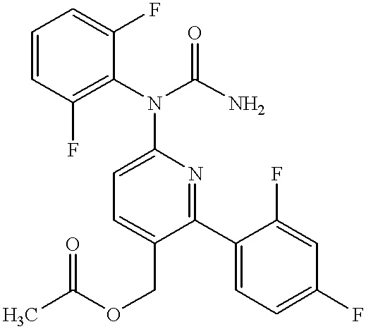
C1=C(COC(C)=O)C(C2=CC=C(F)C=C2F)=NC(N(C2=C(F)C=CC=C2F)C(N)=O)=C1
